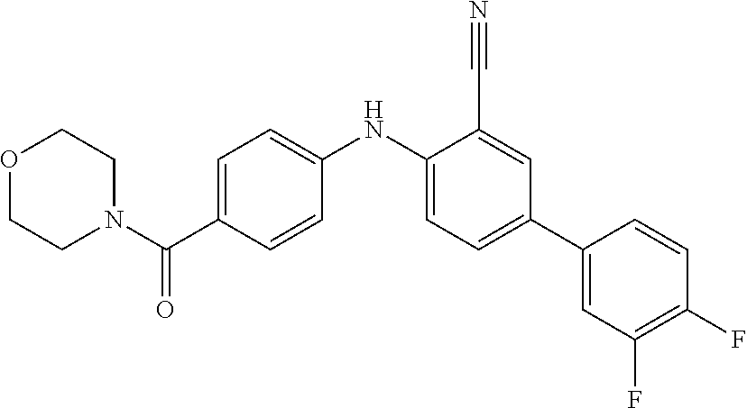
O1CCN(C(C2=CC=C(NC3=CC=C(C4=CC(F)=C(F)C=C4)C=C3C#N)C=C2)=O)CC1
